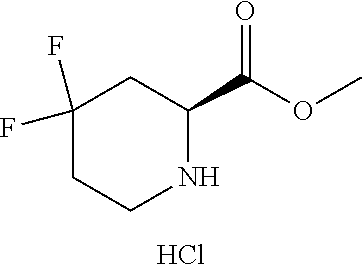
C1(F)(F)CCNC(C(OC)=O)C1.Cl
